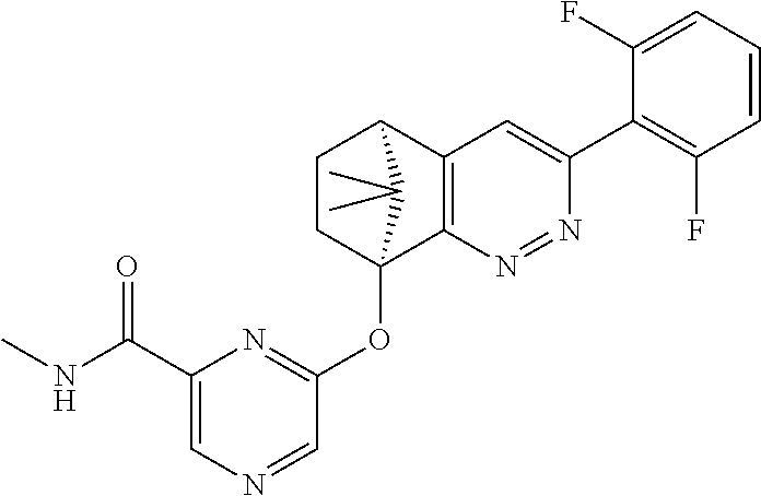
C1CC2(OC3=NC(C(NC)=O)=CN=C3)C3=C(C1C2(C)C)C=C(C1=C(F)C=CC=C1F)N=N3
